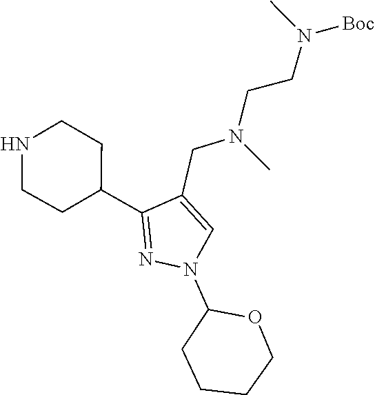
C1(N2N=C(C3CCNCC3)C(CN(C)CCN(C)[Boc])=C2)CCCCO1
